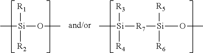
[R1][Si]([R2])(OC)C.[R3][Si]([R4])([R7][Si]([R5])([R6])OC)C
